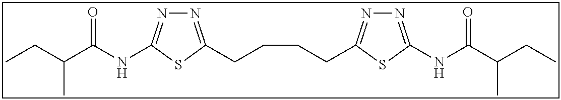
N1=C(NC(=O)C(C)CC)SC(CCCCC2=NN=C(NC(=O)C(CC)C)S2)=N1
